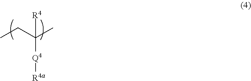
C(C(C)([Q4][R4a])[R4])C
